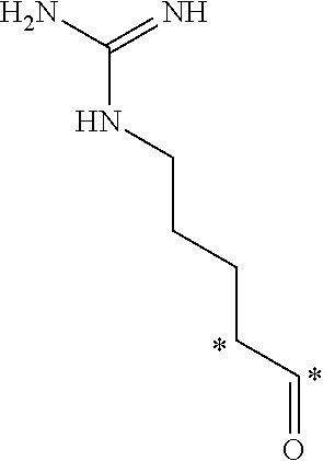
NC(NCCCCC=O)=N
